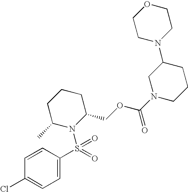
C1=C(S(=O)(=O)N2C(COC(N3CCCC(N4CCOCC4)C3)=O)CCCC2C)C=CC(Cl)=C1
